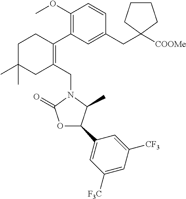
C1(OC)=C(C2=C(CN3C(=O)OC(C4=CC([F3C])=CC([CF3])=C4)C3C)CC(C)(C)CC2)C=C(CC2([COOMe])CCCC2)C=C1
